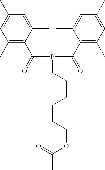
C1(C)=C(C(=O)P(C(=O)C2=C(C)C=C(C)C=C2C)CCCCCCOC(C)=O)C(C)=CC(C)=C1
